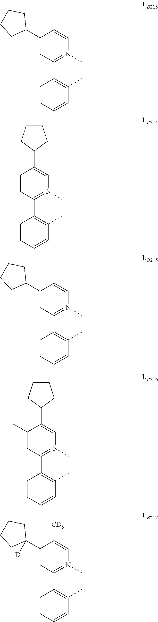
C1=CC=CC(C)=C1C1=N(C)C=C(C2CCCC2)C=C1.C1=CC=CC(C)=C1C1=N(C)C=CC(C2CCCC2)=C1.C1=CC=CC(C)=C1C1=N(C)C=C(C)C(C2CCCC2)=C1.C1=CC=CC(C)=C1C1=N(C)C=C(C2CCCC2)C(C)=C1.C1=CC=CC(C)=C1C1=N(C)C=C([CD3])C(C2([D])CCCC2)=C1
